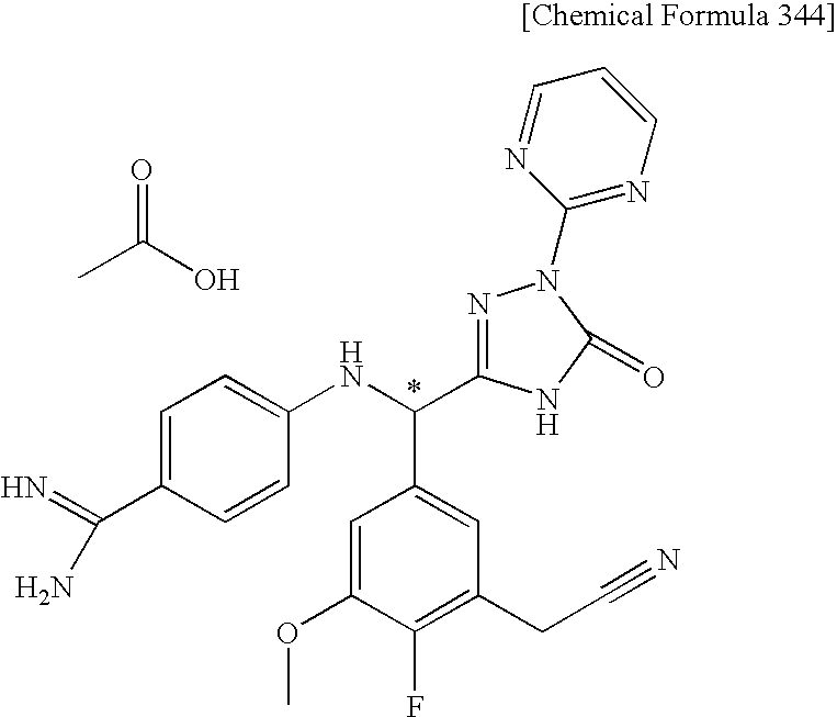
C1=C(C(=N)N)C=CC(NC(C2=CC(CC#N)=C(F)C(OC)=C2)C2=NN(C3=NC=CC=N3)C(=O)N2)=C1.CC(O)=O
